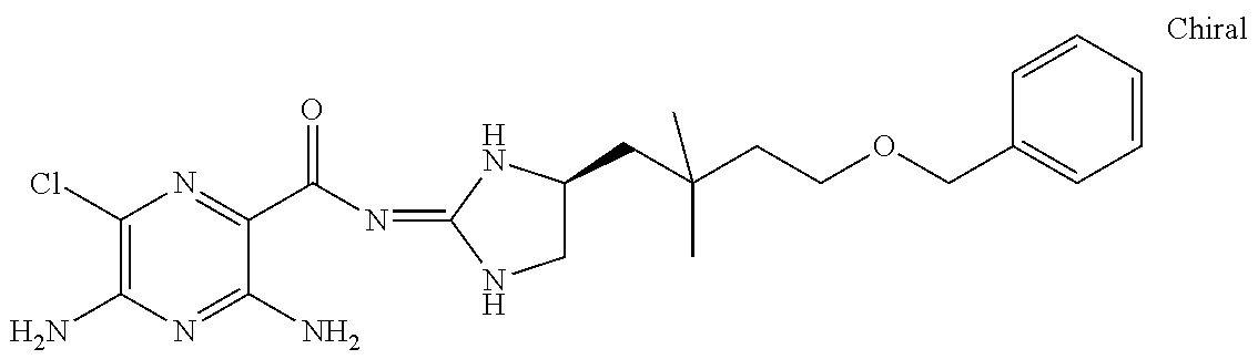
C1(Cl)=C(N)N=C(N)C(C(N=C2NC(CC(CCOCC3=CC=CC=C3)(C)C)CN2)=O)=N1
